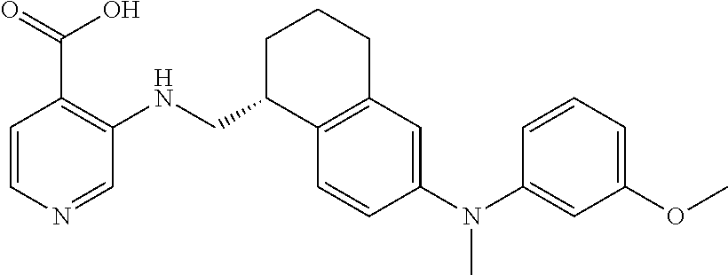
C1=CN=CC(NCC2C3=C(CCC2)C=C(N(C2=CC(OC)=CC=C2)C)C=C3)=C1C(=O)O
